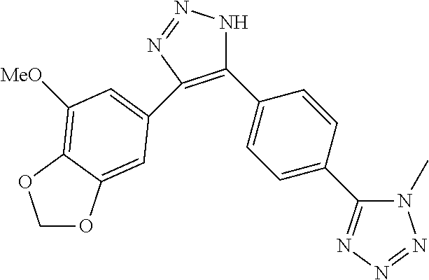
C1(C2=CC=C(C3=NN=NN3C)C=C2)=C(C2=CC([MeO])=C3C(=C2)OCO3)N=NN1
